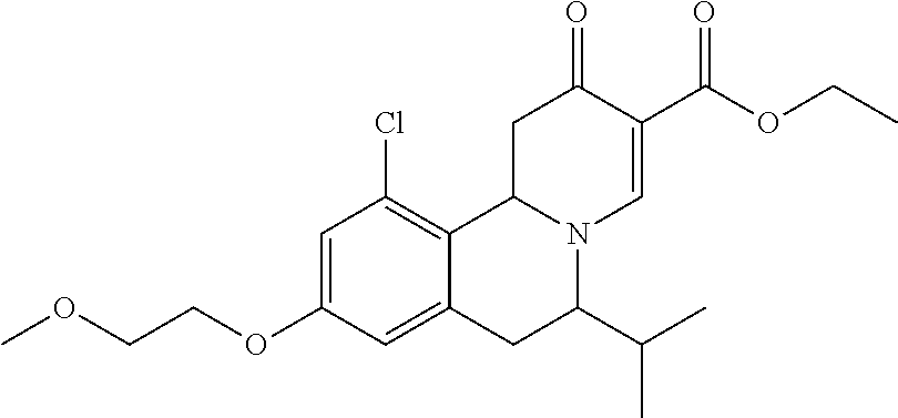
O(CCOC1=CC(Cl)=C2C(=C1)CC(C(C)C)N1C2CC(=O)C(C(OCC)=O)=C1)C
